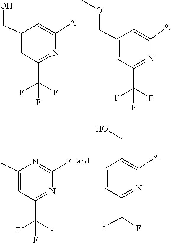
C1=C(CO)C=C(*)N=C1C(F)(F)F.O(C)CC1=CC(C(F)(F)F)=NC(*)=C1.C1(*)=NC(C)=CC(C(F)(F)F)=N1.C1=CC(C(F)F)=NC(*)=C1CO
